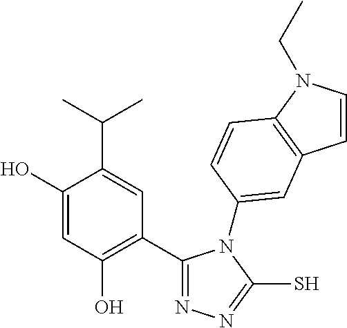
C1(C2=NN=C(S)N2C2=CC3=C(N(CC)C=C3)C=C2)=C(O)C=C(O)C(C(C)C)=C1
